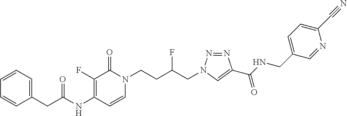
N(C1=C(F)C(=O)N(CCC(CN2N=NC(C(NCC3=CC=C(C#N)N=C3)=O)=C2)F)C=C1)C(=O)CC1=CC=CC=C1
